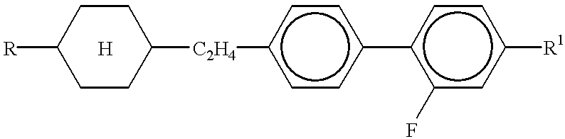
[R]C1CCC([C2H4]c2ccc(-c3c(F)cc([R1])cc3)cc2)CC1.[H]
